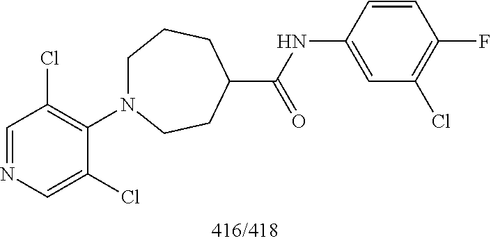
C1=NC=C(Cl)C(N2CCCC(C(=O)NC3=CC(Cl)=C(F)C=C3)CC2)=C1Cl
